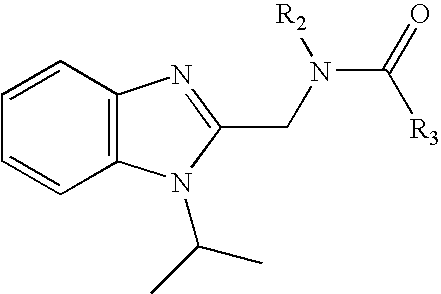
C1=CC2=C(C=C1)N(C(C)C)C(CN(C(=O)[R3])[R2])=N2
